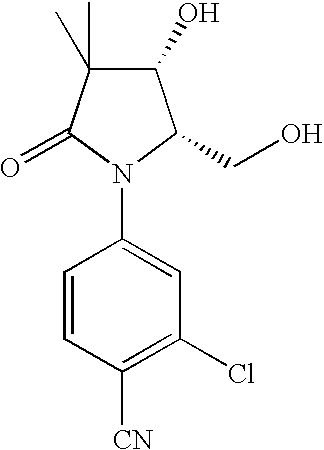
C1(O)C(C)(C)C(=O)N(C2=CC(Cl)=C([CN])C=C2)C1CO
